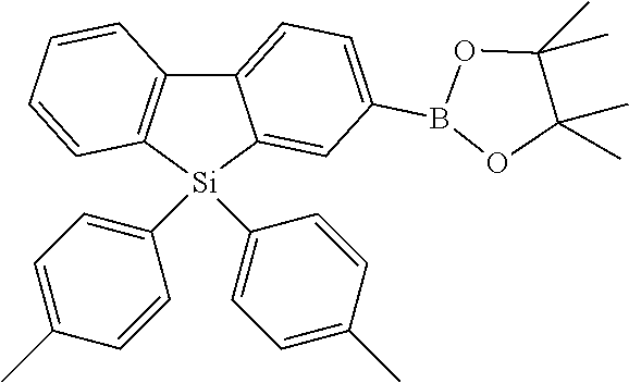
C12=C([Si](C3=CC=C(C)C=C3)(C3=CC=C(C)C=C3)C3=CC(B4OC(C)(C)C(C)(C)O4)=CC=C13)C=CC=C2
